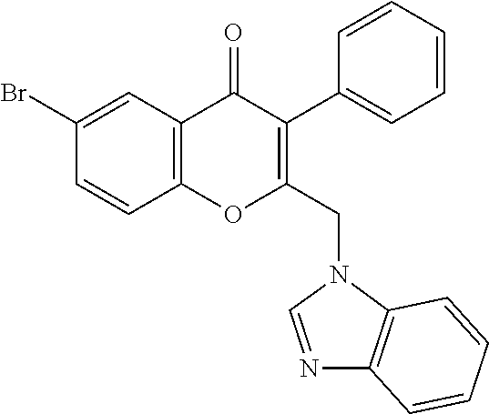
C1=CC2=C(C=C1Br)C(=O)C(C1=CC=CC=C1)=C(CN1C=NC3=C1C=CC=C3)O2
